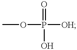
COP(=O)(O)[OH]
